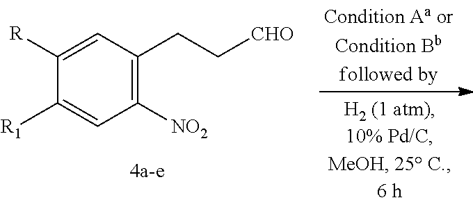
C1([R])=CC(CC[CHO])=C([NO2])C=C1[R1]
